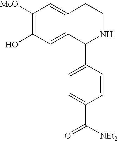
C1([MeO])=C(O)C=C2C(=C1)CCNC2C1=CC=C(C(=O)[NEt2])C=C1
